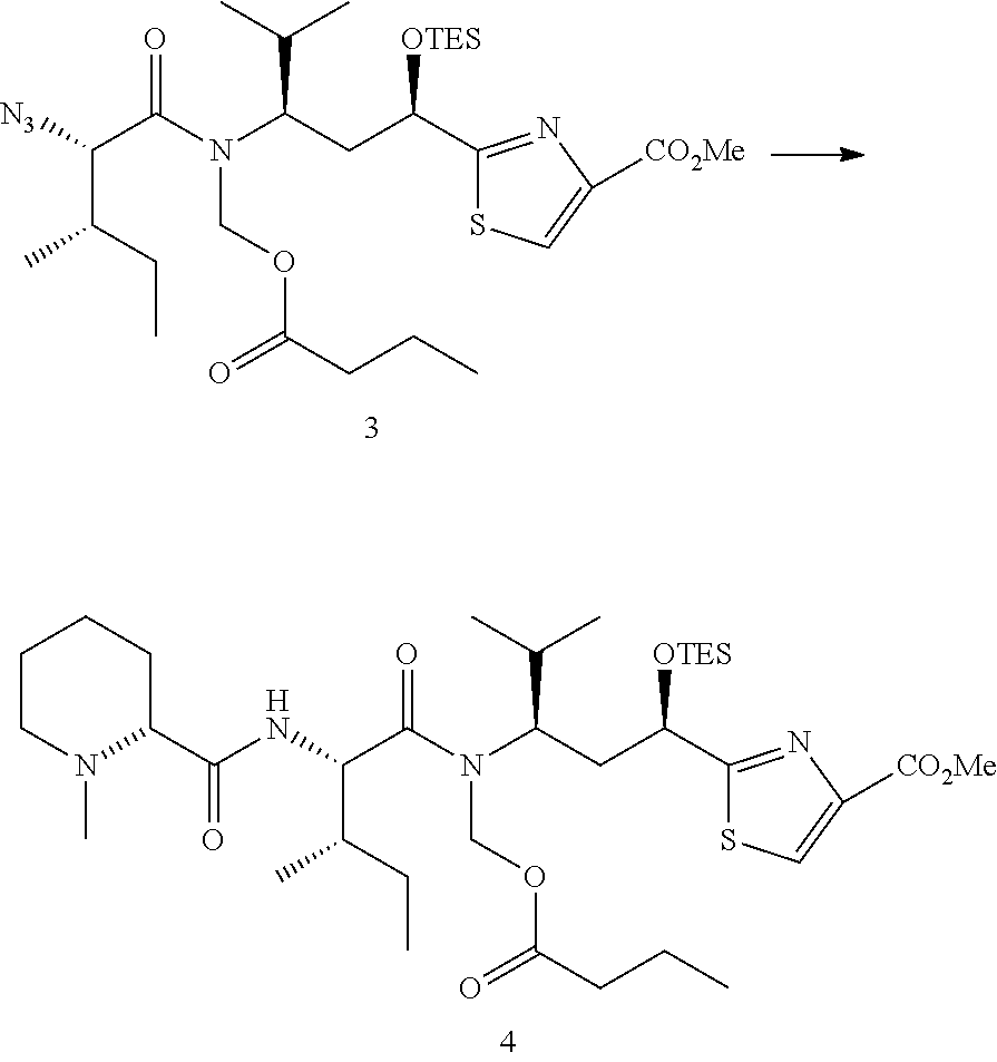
C1(C(CC(N(C(C([N3])C(C)CC)=O)COC(CCC)=O)C(C)C)[OTES])=NC([CO2Me])=CS1.C1(C(CC(N(C(C(NC(C2CCCCN2C)=O)C(C)CC)=O)COC(CCC)=O)C(C)C)[OTES])=NC([CO2Me])=CS1
